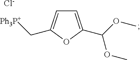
C1=C(C(OC)OC)OC(C[Ph3P+])=C1.[Cl-]
